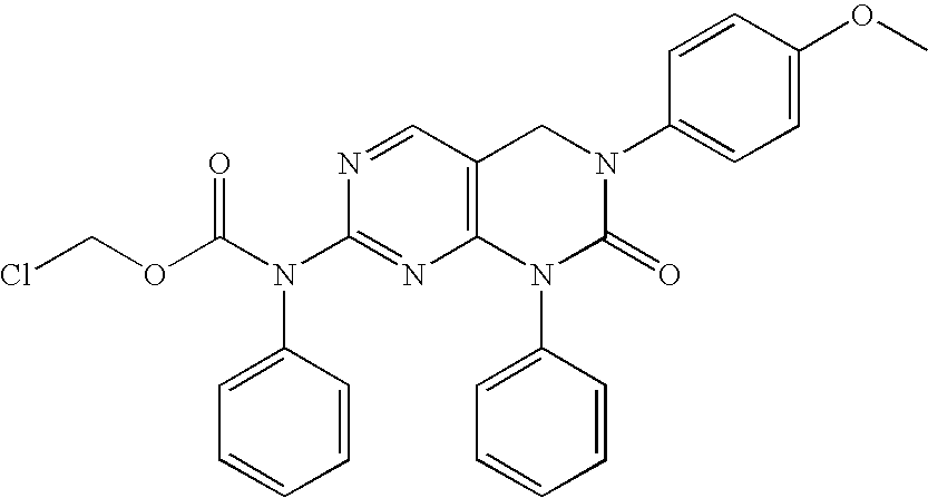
N1=CC2=C(N=C1N(C1=CC=CC=C1)C(=O)OCCl)N(C1=CC=CC=C1)C(=O)N(C1=CC=C(OC)C=C1)C2
